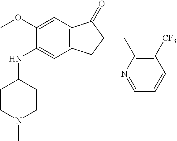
C1(OC)=CC2=C(C=C1NC1CCN(C)CC1)CC(CC1=C([CF3])C=CC=N1)C2=O
